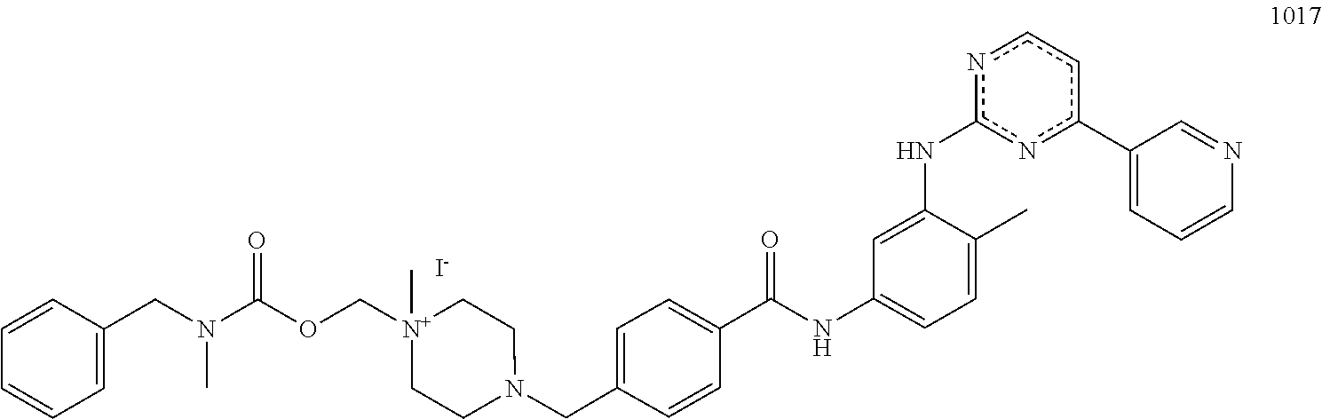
C1=C(CN(C(OC[N+]2(C)CCN(CC3=CC=C(C(NC4=CC=C(C)C(Nc5nc(C6=CC=CN=C6)ccn5)=C4)=O)C=C3)CC2)=O)C)C=CC=C1.[I-]
